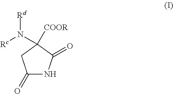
C1(=O)NC(=O)C([COOR])(N([Rc])[Rd])C1
